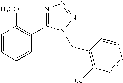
C1=CC=CC(C2=NN=NN2CC2=C(Cl)C=CC=C2)=C1[H3CO]
